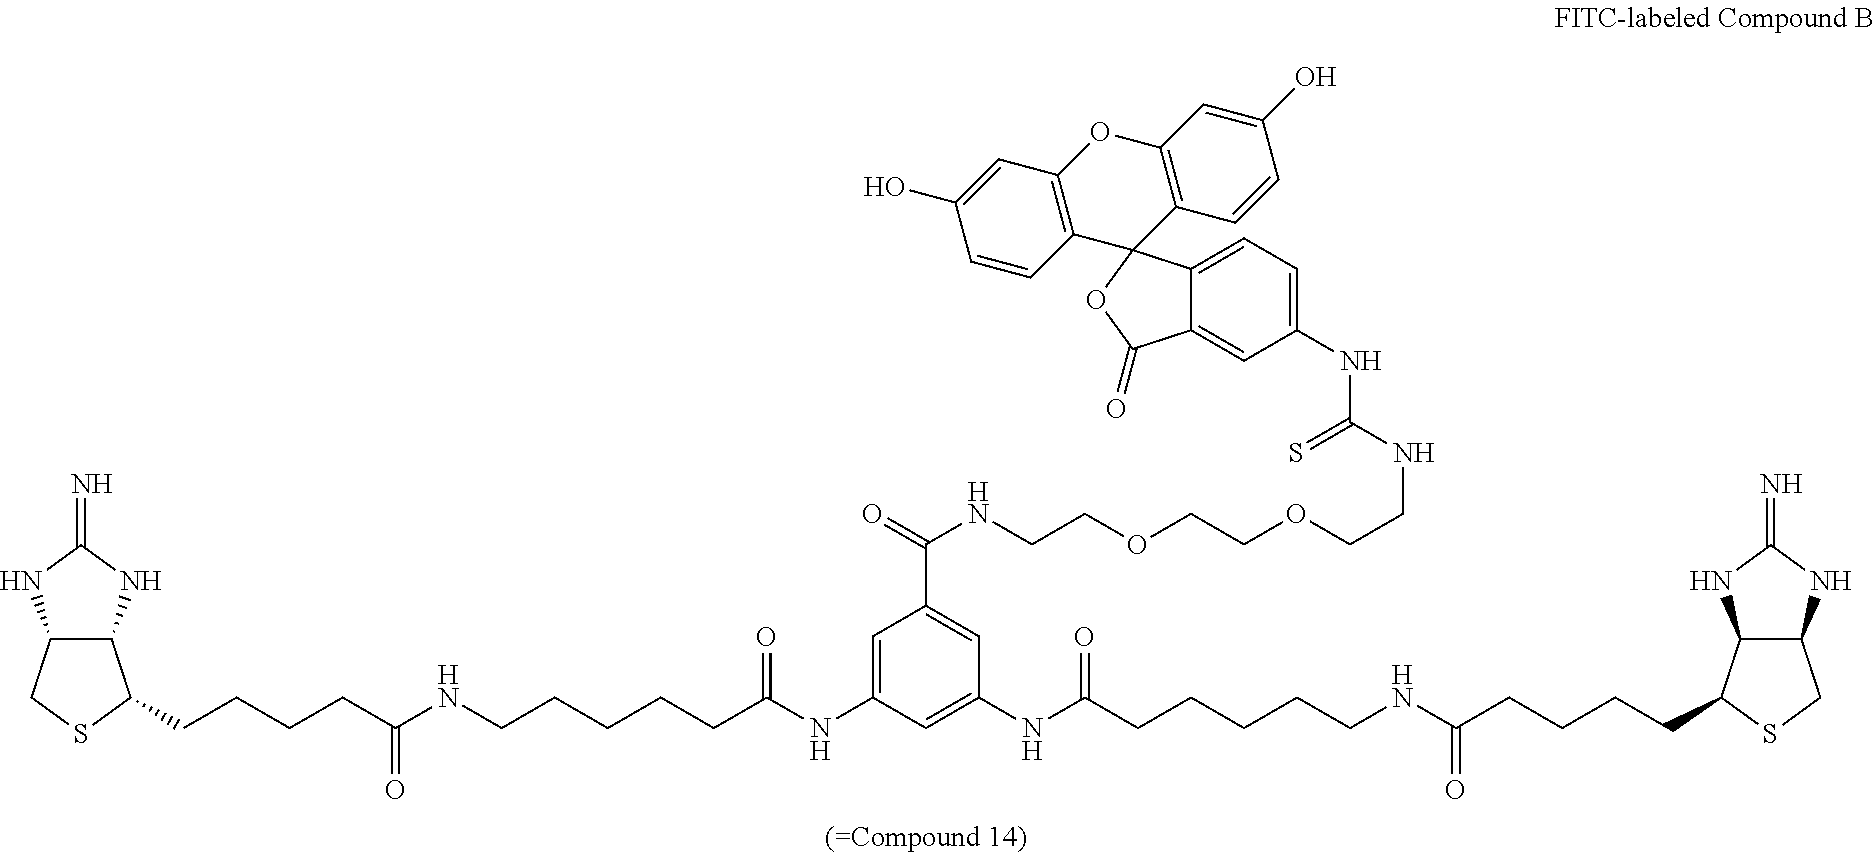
C12C(NC(=N)N1)C(CCCCC(NCCCCCC(NC1=CC(C(=O)NCCOCCOCCNC(NC3=CC=C4C(=C3)C(=O)OC43C4=C(OC5=C3C=CC(O)=C5)C=C(O)C=C4)=S)=CC(NC(CCCCCNC(CCCCC3C4C(NC(=N)N4)CS3)=O)=O)=C1)=O)=O)SC2
